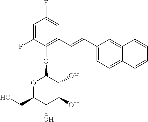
C1(F)=CC(F)=CC(C=CC2=CC=C3C(=C2)C=CC=C3)=C1OC1OC(CO)C(O)C(O)C1O
